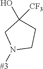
N1([#3])CCC(O)([CF3])C1
